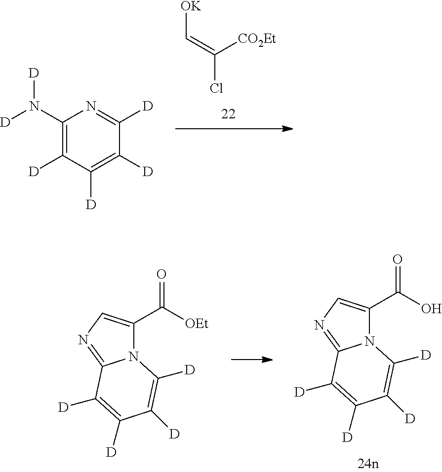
C1(N([D])[D])=C([D])C([D])=C([D])C([D])=N1.[OK]C=C(Cl)[CO2Et].N12C(C(O)=O)=CN=C1C([D])=C([D])C([D])=C2[D].N12C(C([OEt])=O)=CN=C1C([D])=C([D])C([D])=C2[D]
